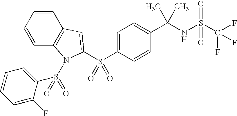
C1=C(S(C2=CC3=C(N2S(=O)(C2=CC=CC=C2F)=O)C=CC=C3)(=O)=O)C=CC(C(NS(C(F)(F)F)(=O)=O)(C)C)=C1
